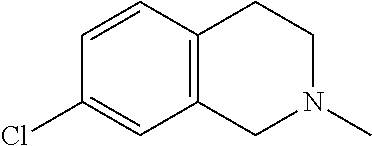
C1=CC2=C(C=C1Cl)CN(C)CC2
